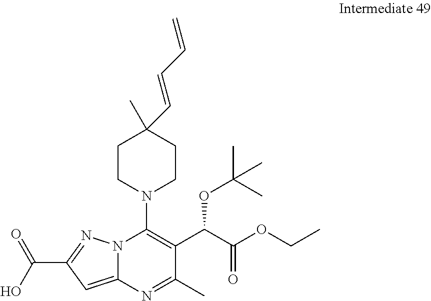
C1(C(O)=O)=NN2C(=C1)N=C(C)C(C(C(OCC)=O)OC(C)(C)C)=C2N1CCC(C)(C=CC=C)CC1
